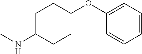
CNC1CCC(OC2=CC=CC=C2)CC1
